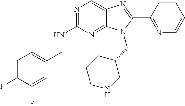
C1=C(F)C(F)=CC(CNC2=NC=C3C(=N2)N(CC2CCCNC2)C(C2=NC=CC=C2)=N3)=C1
